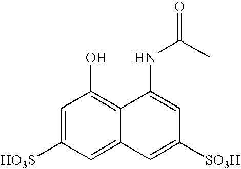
C1=C([HO3S])C=C2C(=C1O)C(NC(=O)C)=CC([SO3H])=C2
